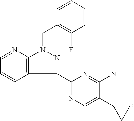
C1=CC=CC(CN2C3=C(C(C4=NC=C(C5CC5)C(N)=N4)=N2)C=CC=N3)=C1F
